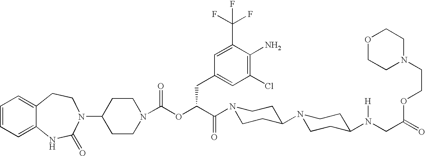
C1(N2C(=O)NC3=CC=CC=C3CC2)CCN(C(OC(C(N2CCC(N3CCC(N(CC(=O)OCCN4CCOCC4)[H])CC3)CC2)=O)CC2=CC(Cl)=C(N)C(C(F)(F)F)=C2)=O)CC1
